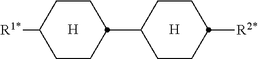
[H].C1CC([R1*])CCC1C1CCC([R2*])CC1.[H]
